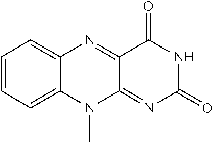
C1=CC=C2C(=C1)N=C1C(=NC(=O)NC1=O)N2C
